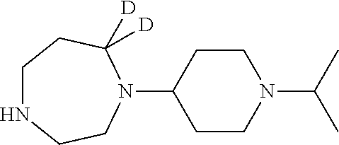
C1NCCN(C2CCN(C(C)C)CC2)C([D])([D])C1
